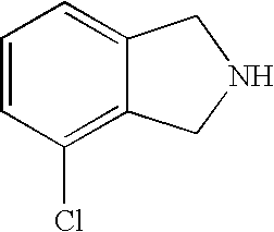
C1=CC(Cl)=C2C(=C1)CNC2
